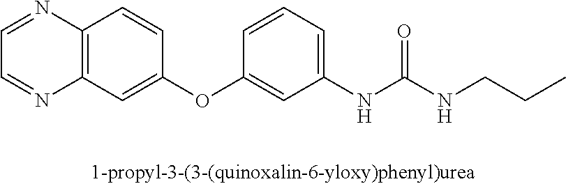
C1=NC2=C(N=C1)C=C(OC1=CC(NC(NCCC)=O)=CC=C1)C=C2
